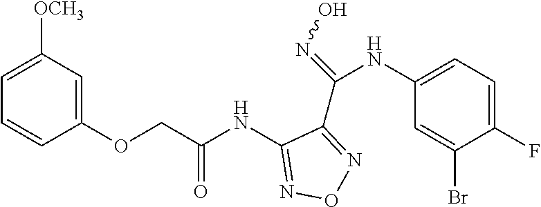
C1(NC(COC2=CC([OCH3])=CC=C2)=O)=NON=C1C(=NO)NC1=CC=C(F)C(Br)=C1
